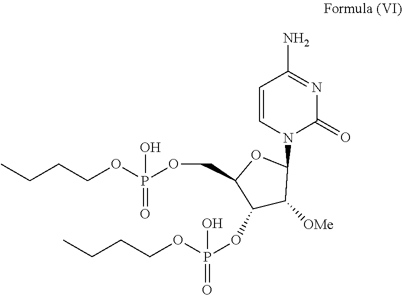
CCCCOP(OC1C([OMe])C(N2C(=O)N=C(N)C=C2)OC1COP(OCCCC)(O)=O)(=O)O
